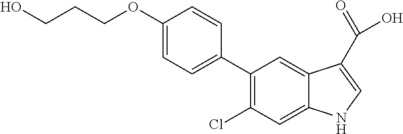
C1(C2=CC=C(OCCCO)C=C2)=C(Cl)C=C2C(=C1)C(C(=O)O)=CN2
